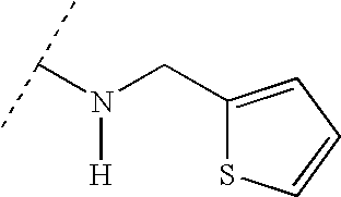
N(C(C)C)([H])CC1=CC=CS1
